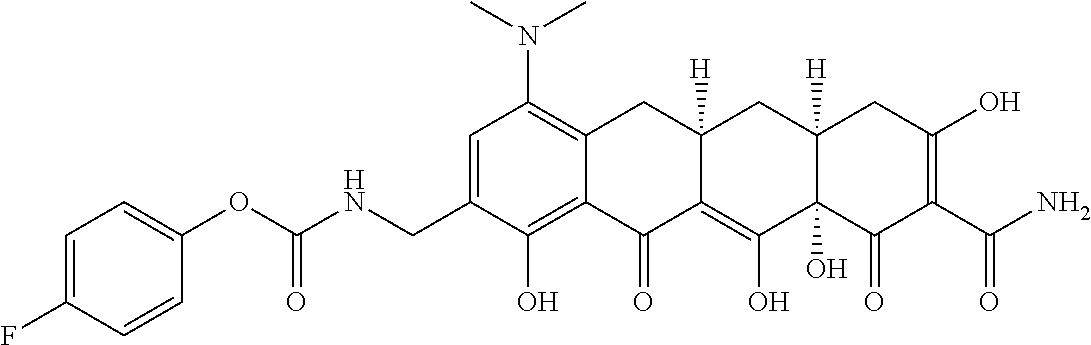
C1=C(CNC(OC2=CC=C(F)C=C2)=O)C(O)=C2C(=C1N(C)C)CC1([H])C(=C(O)C3(O)C([H])(C1)CC(O)=C(C(N)=O)C3=O)C2=O
